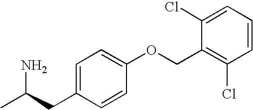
CC(CC1=CC=C(OCC2=C(Cl)C=CC=C2Cl)C=C1)N
